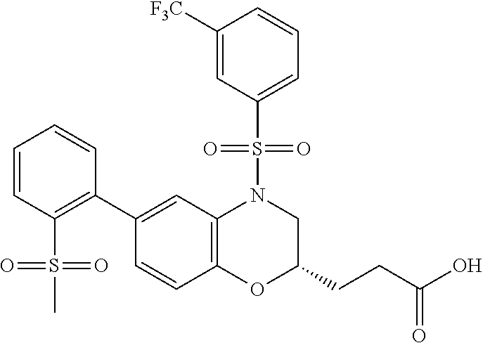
C1(C2=C(S(=O)(=O)C)C=CC=C2)=CC2=C(C=C1)OC(CCC(O)=O)CN2S(=O)(=O)C1=CC=CC([F3C])=C1
